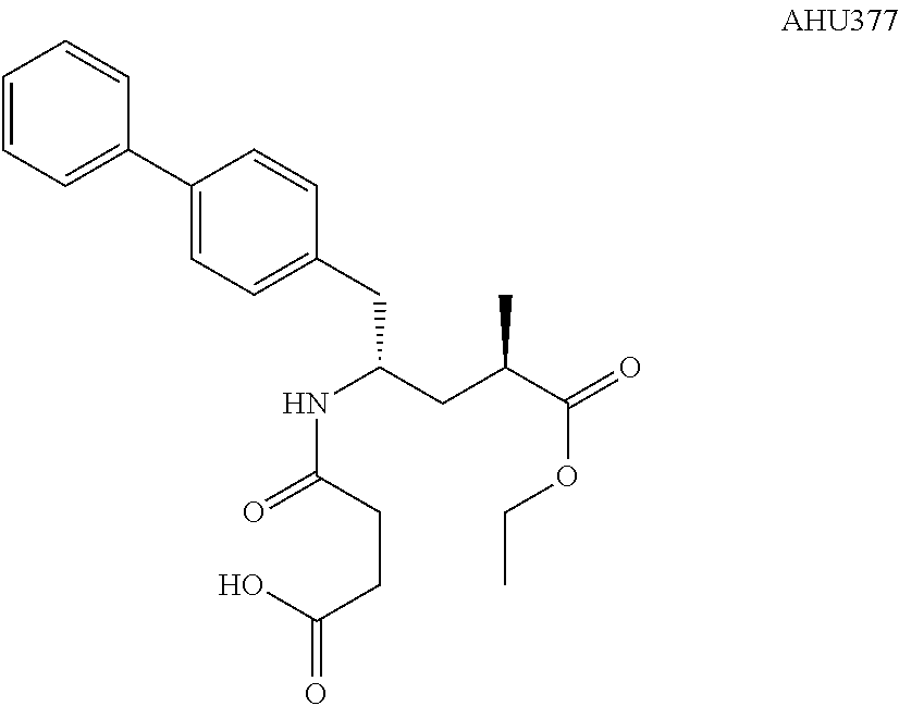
C1(C2=CC=C(CC(CC(C(=O)OCC)C)NC(=O)CCC(=O)O)C=C2)=CC=CC=C1
